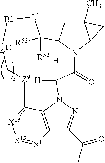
C12(C)CC3N(C1C2)C(=O)C([H])([H])N1N=C(C(C)=O)C2=C1C(=[X13][X12]=[X11]2)[Z9]C[Z10][B2][L1]C3([R52])[R52]
